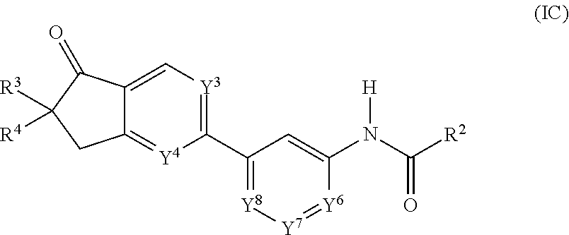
[R3]C1([R4])CC2=[Y4]C(C3=[Y8][Y7]=[Y6]C(N(C([R2])=O)[H])=C3)=[Y3]C=C2C1=O
